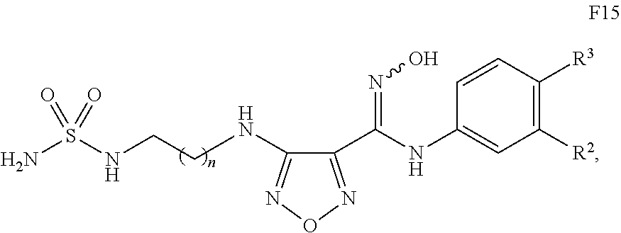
C1(C(=NO)NC2=CC([R2])=C([R3])C=C2)=NON=C1NCCNS(N)(=O)=O
